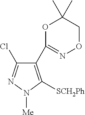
[SCH2Ph]C1=C(C2=NOCC(C)(C)O2)C(Cl)=NN1[Me]
